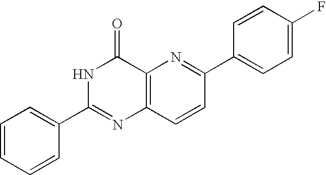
N1C(=O)C2=C(N=C1C1=CC=CC=C1)C=CC(C1=CC=C(F)C=C1)=N2
